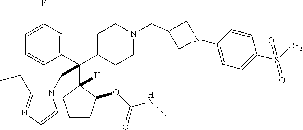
C1=C(F)C=C(C(C2CCN(CC3CN(C4=CC=C(S([CF3])(=O)=O)C=C4)C3)CC2)(C2([H])C(OC(NC)=O)CCC2)CN2C(CC)=NC=C2)C=C1
